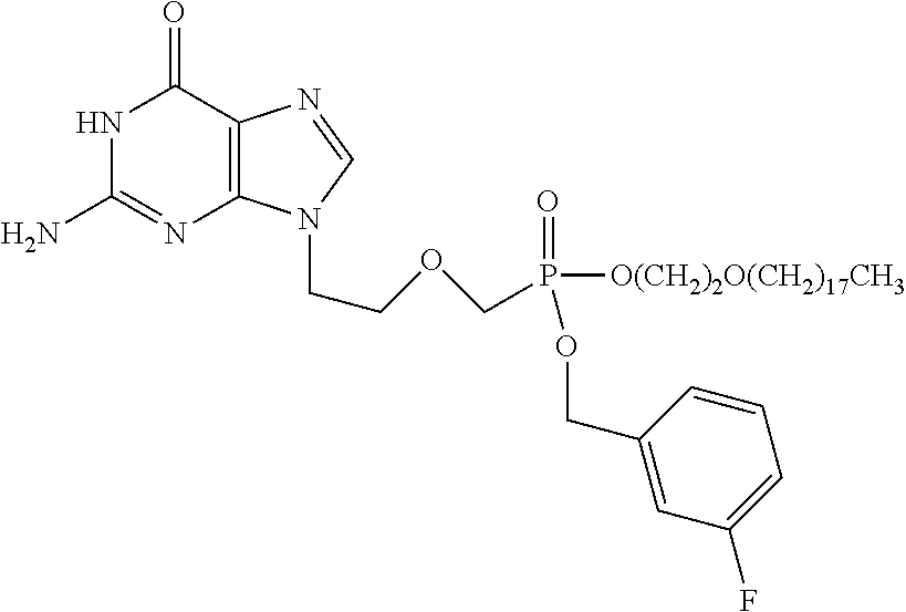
C1(N)=NC2=C(C(=O)N1)N=CN2CCOCP(=O)([O(CH2)2O(CH2)17CH3])OCC1=CC(F)=CC=C1
